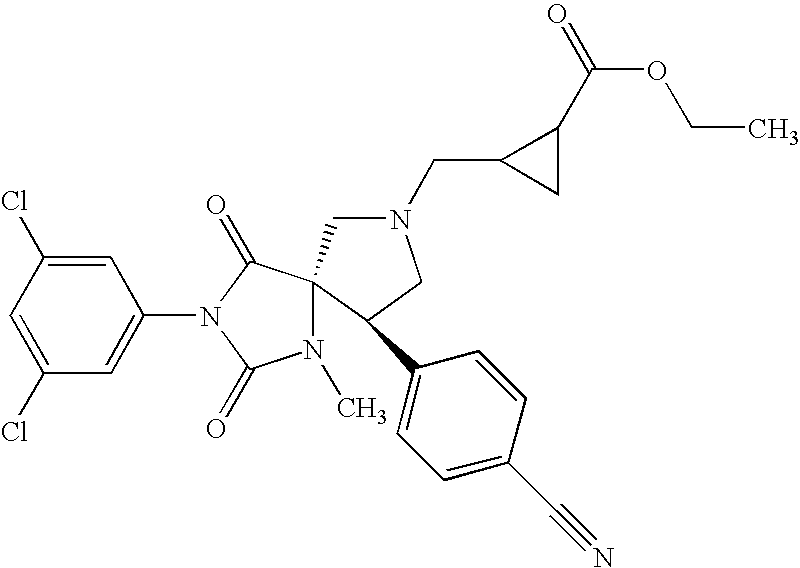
C1(Cl)=CC(Cl)=CC(N2C(=O)N(C)C3(C2=O)CN(CC2CC2C(=O)OCC)CC3C2=CC=C(C#N)C=C2)=C1
